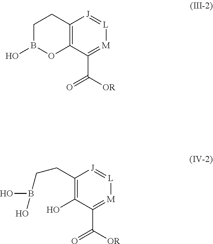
C12=C(C(C([OR])=O)=[M][L]=[J]1)OB(O)CC2.C1(O)=C(CCB(O)O)[J]=[L][M]=C1C([OR])=O
